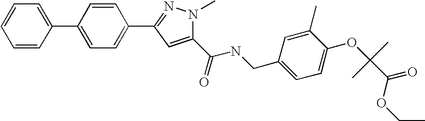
C1(C2=CC=C(C3=NN(C)C(C(NCC4=CC=C(OC(C(=O)OCC)(C)C)C(C)=C4)=O)=C3)C=C2)=CC=CC=C1
